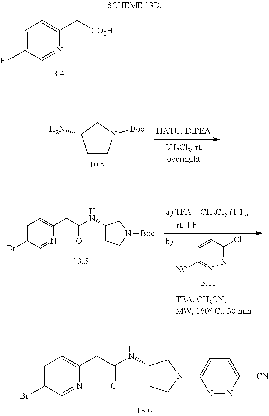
C1=NC(C[CO2H])=CC=C1Br.C1CN([Boc])CC1N.C1(CC(NC2CCN([Boc])C2)=O)=CC=C(Br)C=N1.C1=CC(Cl)=NN=C1[NC].[a) TFA][CH2Cl2 (1:1)].N1=NC([CN])=CC=C1N1CCC(NC(CC2=CC=C(Br)C=N2)=O)C1
